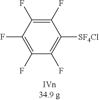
C1(F)=C(F)C(F)=C(F)C(F)=C1[SF4Cl]
